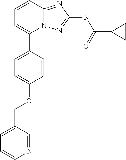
C1=CC2=NC(NC(C3CC3)=O)=NN2C(C2=CC=C(OCC3=CC=CN=C3)C=C2)=C1
